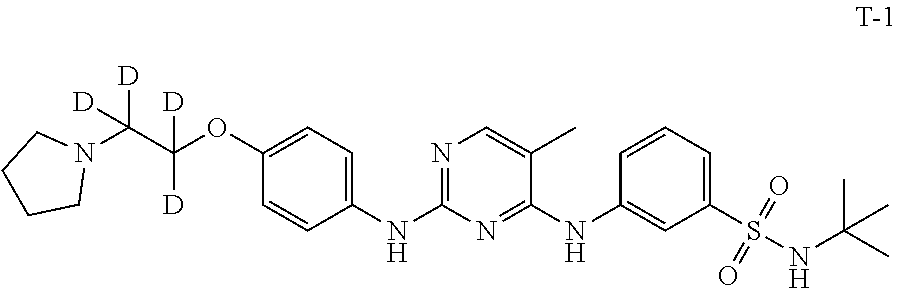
N1=C(NC2=CC=C(OC(C(N3CCCC3)([D])[D])([D])[D])C=C2)N=C(NC2=CC(S(NC(C)(C)C)(=O)=O)=CC=C2)C(C)=C1
